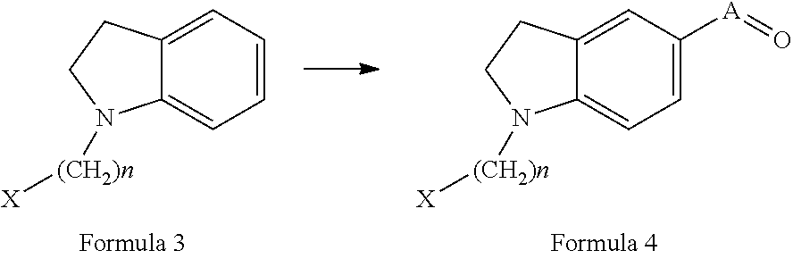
C1=C([A]=O)C=C2C(=C1)N([(CH2)n][X])CC2.C1=CC=C2C(=C1)N([(CH2)n][X])CC2
